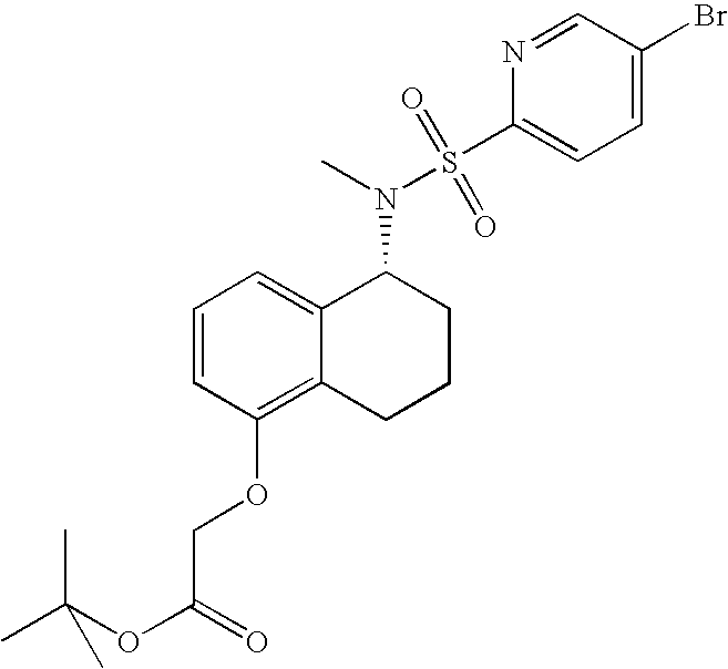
C1=CC=C2C(=C1OCC(OC(C)(C)C)=O)CCCC2N(S(C1=CC=C(Br)C=N1)(=O)=O)C
